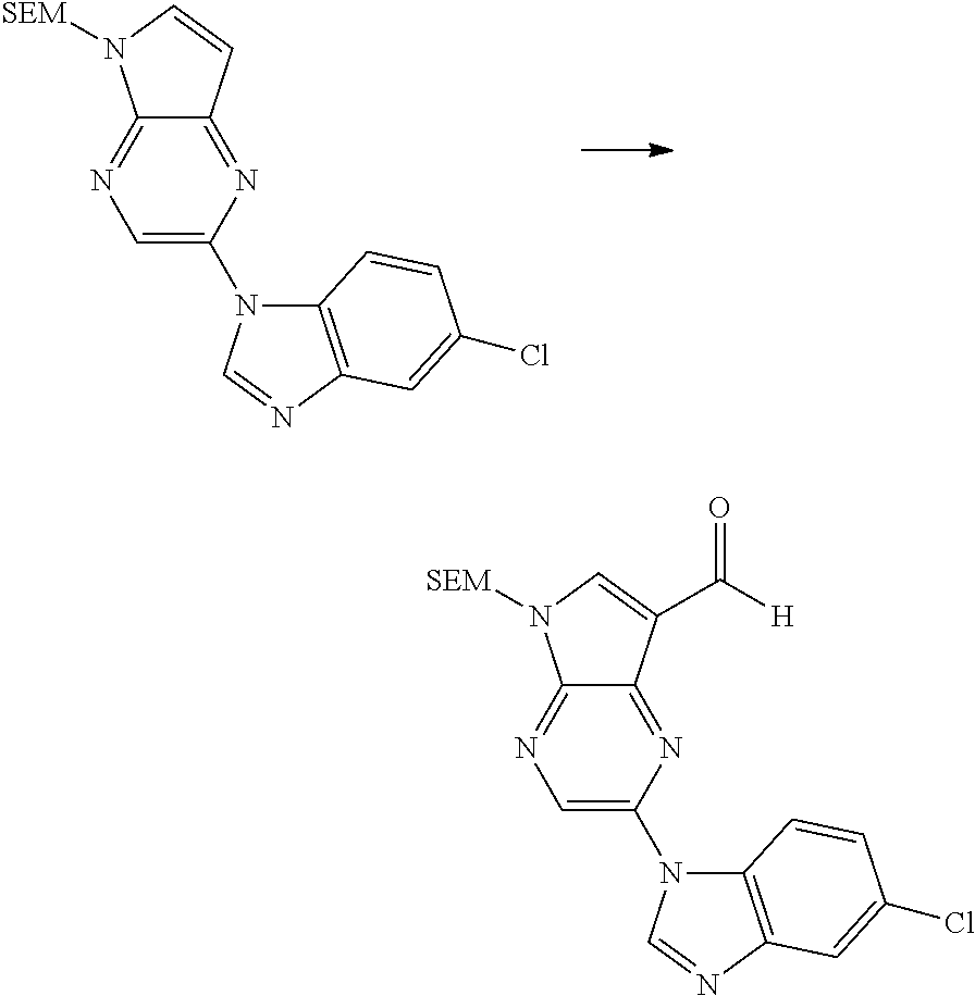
C1=C(N2C3=C(N=C2)C=C(Cl)C=C3)N=C2C(=N1)N([SEM])C=C2.C1=C(N2C3=C(N=C2)C=C(Cl)C=C3)N=C2C(=N1)N([SEM])C=C2C([H])=O
